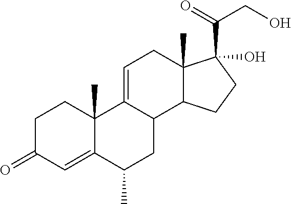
C1C(=O)C=C2C(C)(C1)C1=CCC3(C)C(C1CC2C)CCC3(C(=O)CO)O
